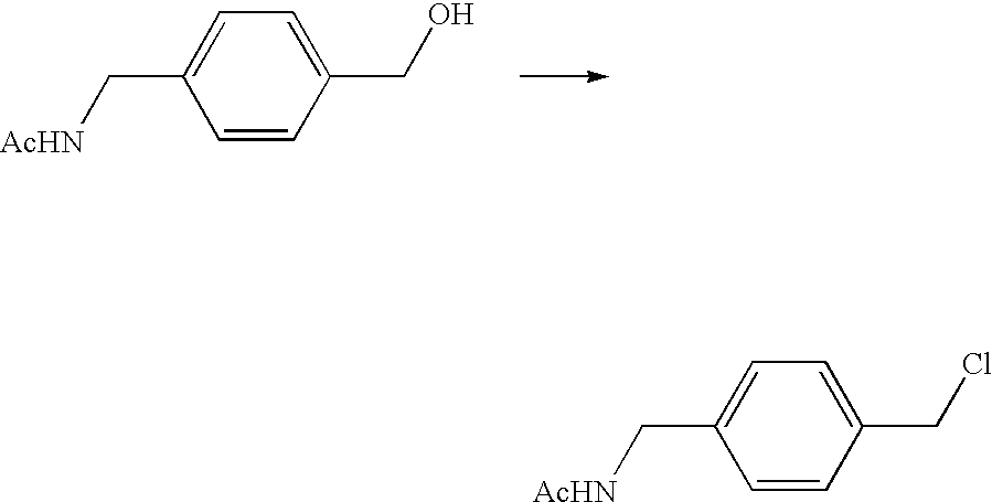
C1=CC(CO)=CC=C1C[AcHN].C1=CC(CCl)=CC=C1C[AcHN]
